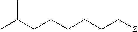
CC(CCCCCC[Z])C
